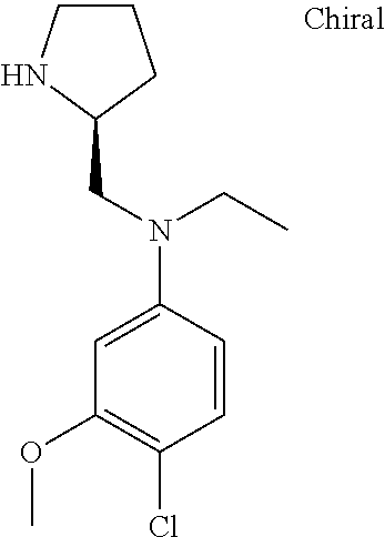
C1CNC(CN(C2=CC(OC)=C(Cl)C=C2)CC)C1
